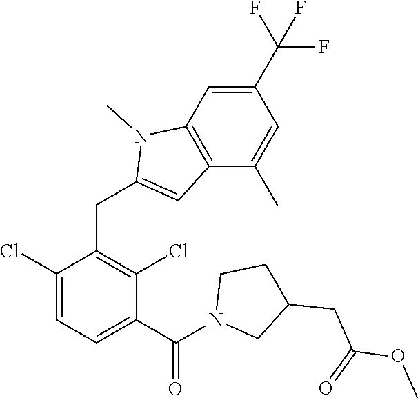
C1(Cl)=CC=C(C(N2CC(CC(=O)OC)CC2)=O)C(Cl)=C1CC1=CC2=C(N1C)C=C(C(F)(F)F)C=C2C
